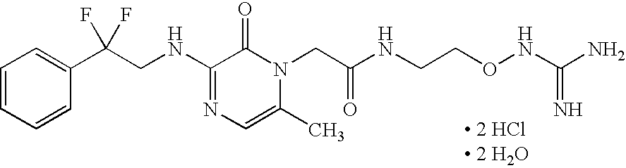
[ 2 HCl 2 H2O].C(F)(CNC1=NC=C(C)N(CC(NCCONC(N)=N)=O)C1=O)(C1=CC=CC=C1)F
